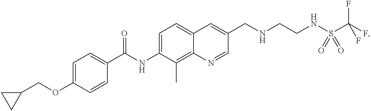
C(OC1=CC=C(C(NC2=CC=C3C(=C2C)N=CC(CNCCNS(=O)(=O)C(F)(F)F)=C3)=O)C=C1)C1CC1
